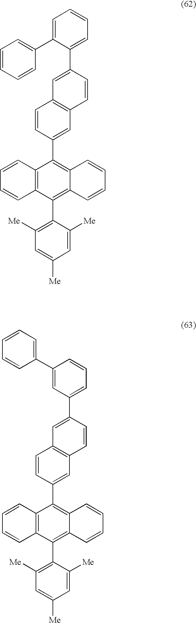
C12=C(C(C3=C([Me])C=C([Me])C=C3[Me])=C3C(=C1C1=CC4=C(C=C1)C=C(C1=CC=CC=C1C1=CC=CC=C1)C=C4)C=CC=C3)C=CC=C2.C12=C(C(C3=C([Me])C=C([Me])C=C3[Me])=C3C(=C1C1=CC4=C(C=C1)C=C(C1=CC=CC(C5=CC=CC=C5)=C1)C=C4)C=CC=C3)C=CC=C2
